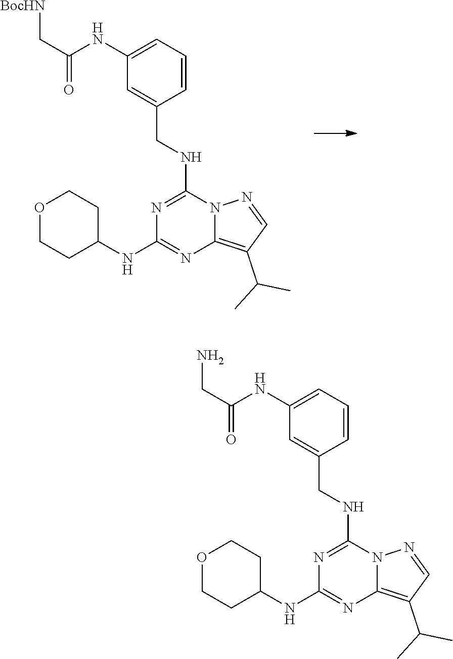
C1(NC(C[BocHN])=O)=CC=CC(CNC2=NC(NC3CCOCC3)=NC3=C(C(C)C)C=NN23)=C1.C1(NC(CN)=O)=CC=CC(CNC2=NC(NC3CCOCC3)=NC3=C(C(C)C)C=NN23)=C1
